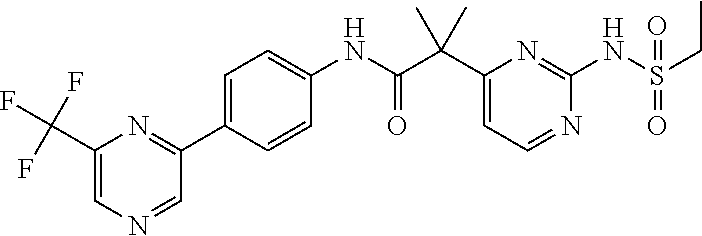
C1(C(C(NC2=CC=C(C3=NC(C(F)(F)F)=CN=C3)C=C2)=O)(C)C)=CC=NC(NS(CC)(=O)=O)=N1
